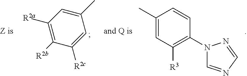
C1=CC(N2C=NC=N2)=C([R3])C=C1C.C1(C)=CC([R2a])=C([R2b])C([R2c])=C1
